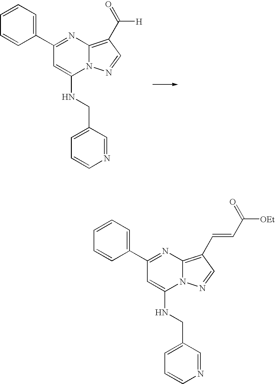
N12C(=C(C([H])=O)C=N1)N=C(C1=CC=CC=C1)C=C2NCC1=CC=CN=C1.N12C(=C(C=CC([OEt])=O)C=N1)N=C(C1=CC=CC=C1)C=C2NCC1=CC=CN=C1
